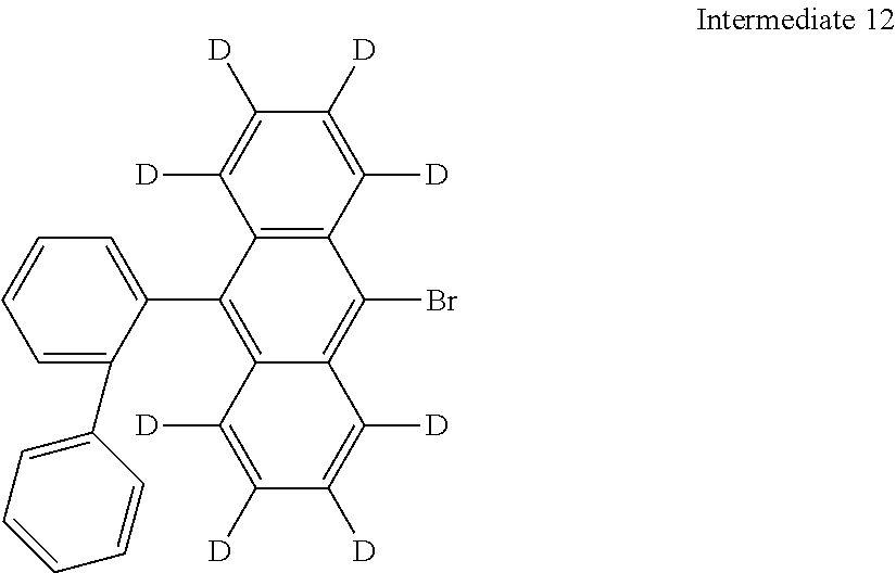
C12=C(C([D])=C([D])C([D])=C1[D])C(Br)=C1C(=C2C2=CC=CC=C2C2=CC=CC=C2)C([D])=C([D])C([D])=C1[D]
